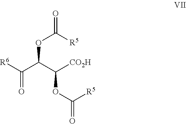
[R6]C(C(C([CO2H])OC(=O)[R5])OC(=O)[R5])=O
